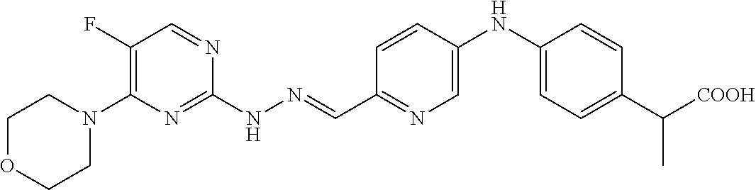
C1OCCN(C2=C(F)C=NC(NN=CC3=NC=C(NC4=CC=C(C(C)[COOH])C=C4)C=C3)=N2)C1
